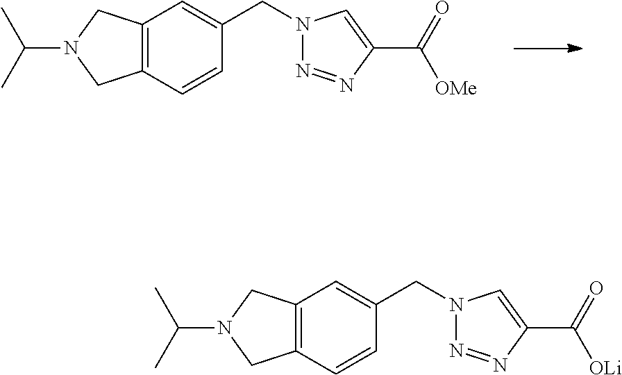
C12=C(C=CC(CN3N=NC(C(=O)[OLi])=C3)=C1)CN(C(C)C)C2.C12=C(C=CC(CN3N=NC(C(=O)[OMe])=C3)=C1)CN(C(C)C)C2
